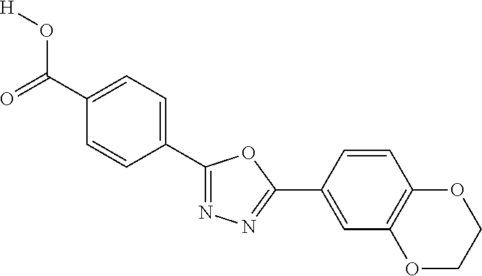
O=C(C1=CC=C(C2=NN=C(C3=CC4=C(C=C3)OCCO4)O2)C=C1)O[H]
